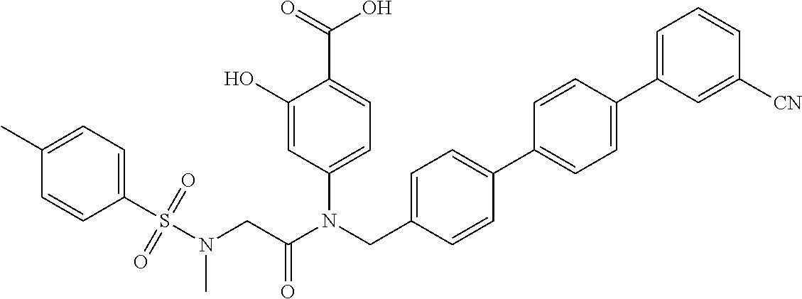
C1=C(N(CC2=CC=C(C3=CC=C(C4=CC=CC([CN])=C4)C=C3)C=C2)C(CN(S(C2=CC=C(C)C=C2)(=O)=O)C)=O)C=C(O)C(C(=O)O)=C1
